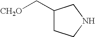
C1(C[CH2O])CCNC1
